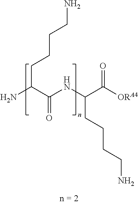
C(CC(NC(C(N)CCCCN)=O)C([ORA4])=O)CCN
